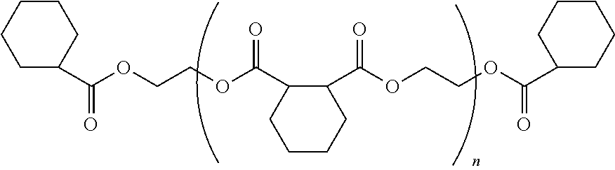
C1CCC(C(OCCOC(=O)C2CCCCC2)=O)C(C(OCCOC(=O)C2CCCCC2)=O)C1
